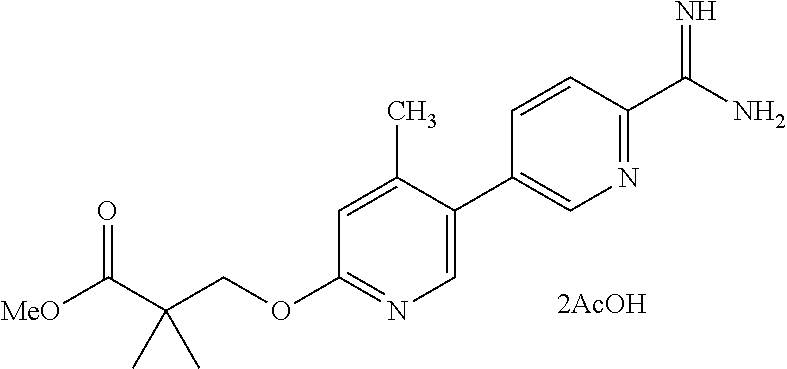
[MeO]C(C(COC1=NC=C(C2=CN=C(C(N)=N)C=C2)C(C)=C1)(C)C)=O.[2AcOH]
